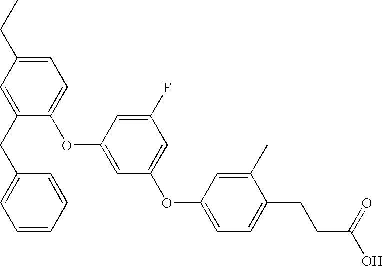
C1=C(CC2=CC=CC=C2)C(OC2=CC(OC3=CC=C(CCC(O)=O)C(C)=C3)=CC(F)=C2)=CC=C1CC
